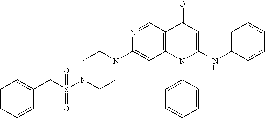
N1(C2=CC3=C(C=N2)C(=O)C=C(NC2=CC=CC=C2)N3C2=CC=CC=C2)CCN(S(CC2=CC=CC=C2)(=O)=O)CC1
